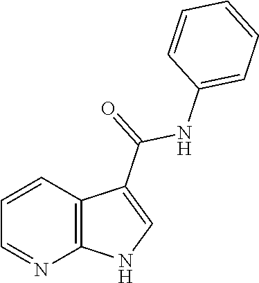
C1=CC2=C(N=C1)NC=C2C(NC1=CC=CC=C1)=O
